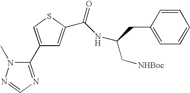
C1(C2=NC=NN2C)=CSC(C(NC(C[NHBoc])CC2=CC=CC=C2)=O)=C1
